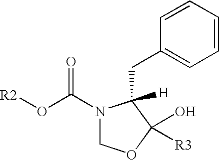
[R2]OC(N1COC(O)([R3])C1([H])CC1=CC=CC=C1)=O
